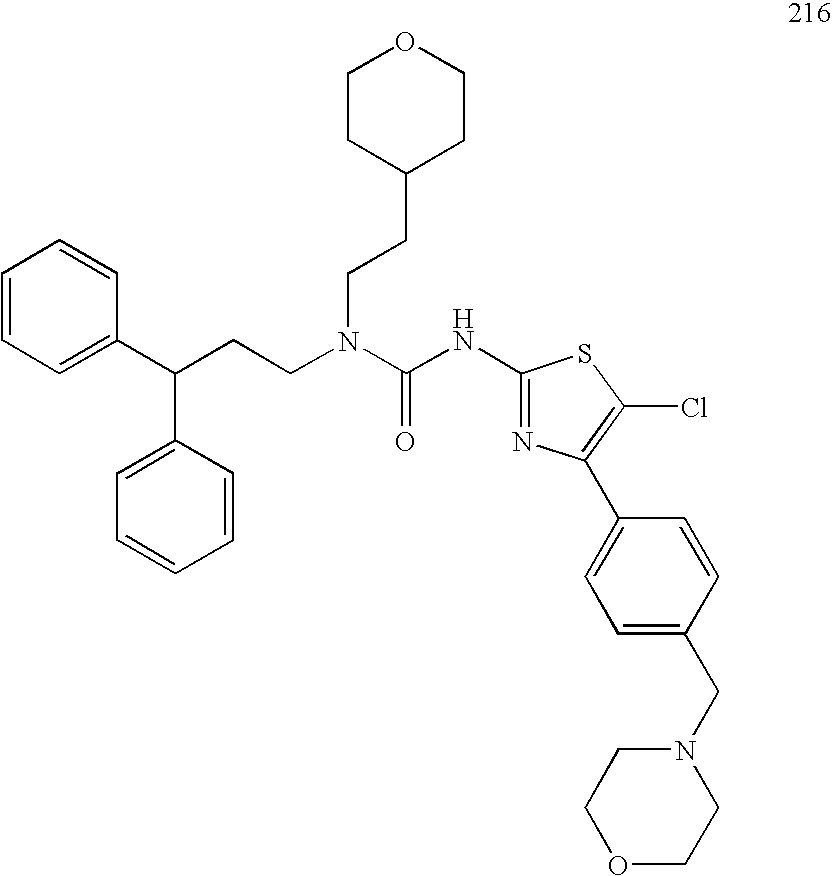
C1=CC=CC(C(CCN(C(NC2=NC(C3=CC=C(CN4CCOCC4)C=C3)=C(Cl)S2)=O)CCC2CCOCC2)C2=CC=CC=C2)=C1
